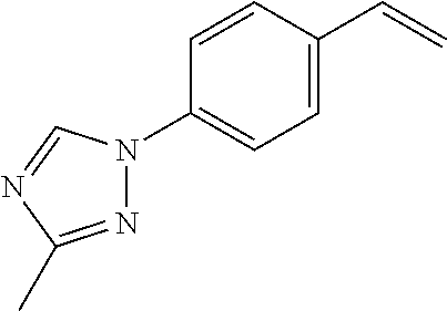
C1(N2N=C(C)N=C2)=CC=C(C=C)C=C1
